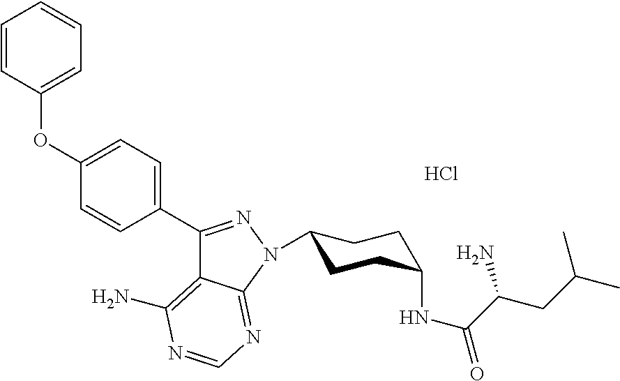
C1(C2=CC=C(OC3=CC=CC=C3)C=C2)=NN(C2CCC(NC(=O)C(CC(C)C)N)CC2)C2=NC=NC(N)=C12.Cl
